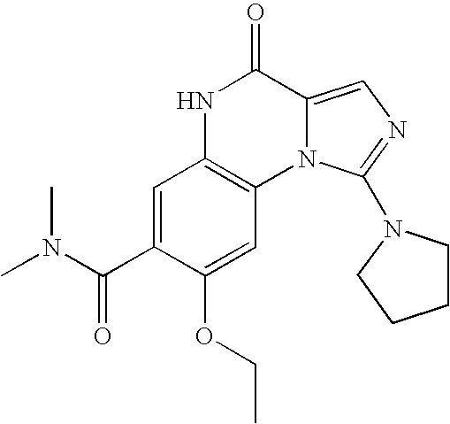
N1C2=C(N3C(=CN=C3N3CCCC3)C1=O)C=C(OCC)C(C(N(C)C)=O)=C2
